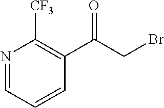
N1=CC=CC(C(CBr)=O)=C1[CF3]
